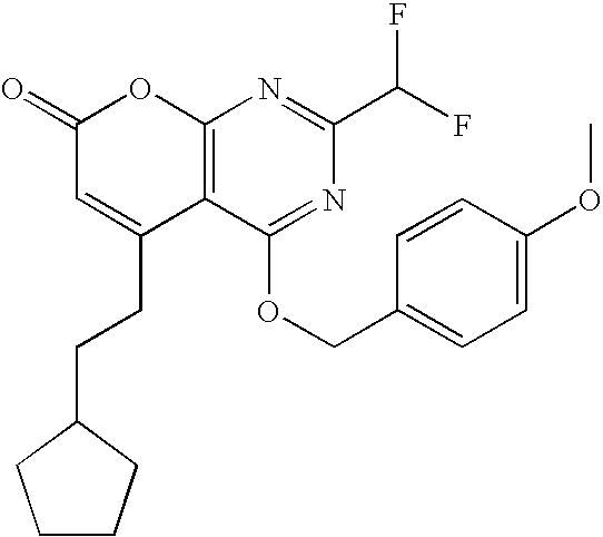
C12=C(C(OCC3=CC=C(OC)C=C3)=NC(C(F)F)=N1)C(CCC1CCCC1)=CC(=O)O2
